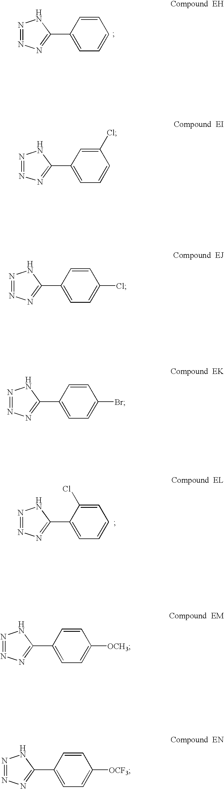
C1=CC(C2=NN=NN2)=CC=C1Br.C1=CC(C2=NN=NN2)=CC=C1[OCH3].C1=CC(C2=NN=NN2)=CC=C1[OCF3].C1=CC(C2=NN=NN2)=CC=C1.C1(Cl)=CC(C2=NN=NN2)=CC=C1.C1=CC(C2=NN=NN2)=CC=C1Cl.C1=C(Cl)C(C2=NN=NN2)=CC=C1
